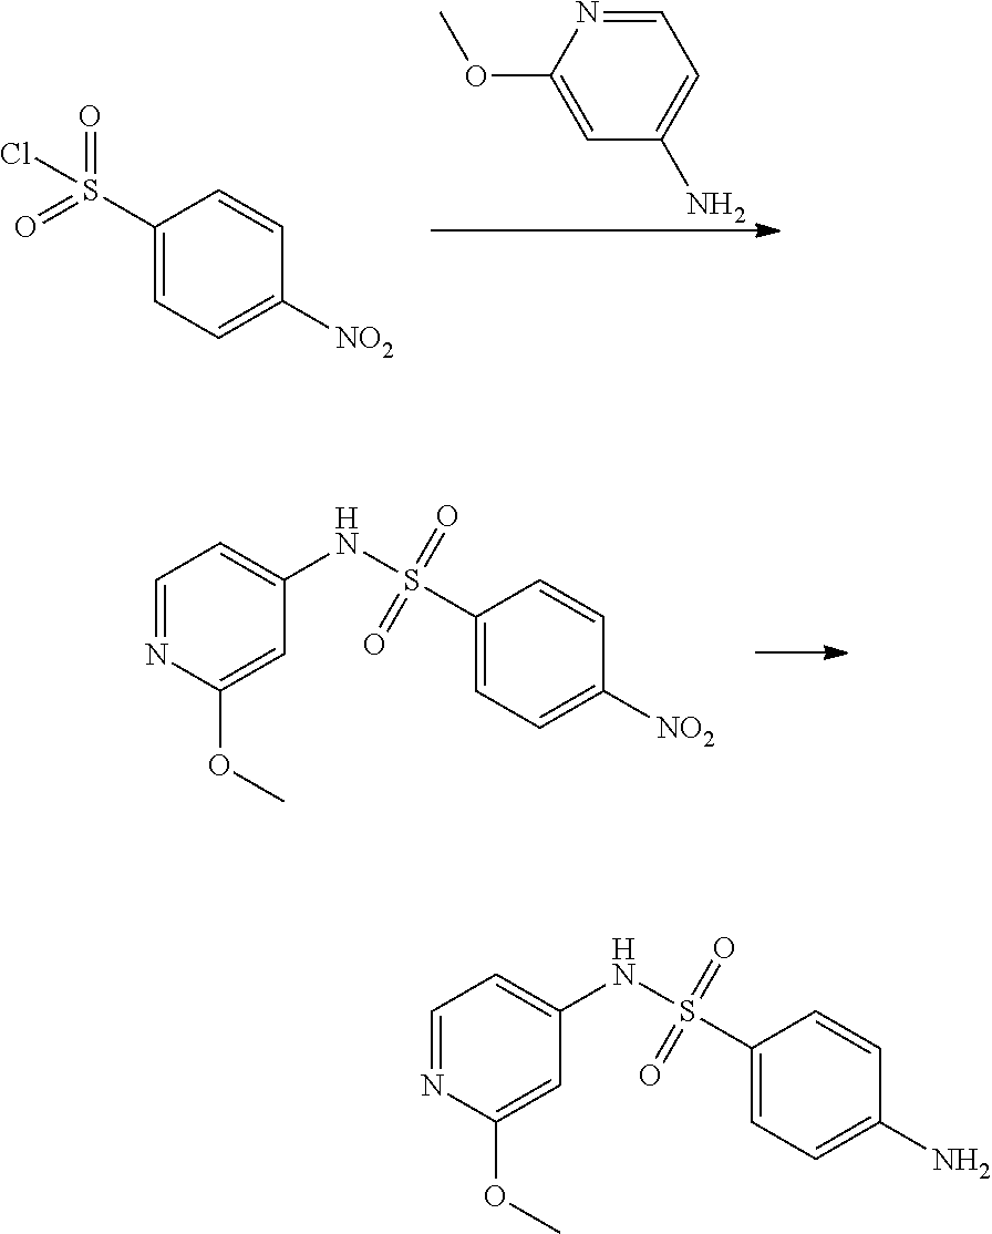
C1(S(=O)(=O)NC2=CC=NC(OC)=C2)=CC=C([NO2])C=C1.C1(S(=O)(=O)Cl)=CC=C([NO2])C=C1.C1=NC(OC)=CC(N)=C1.C1(S(=O)(=O)NC2=CC=NC(OC)=C2)=CC=C(N)C=C1
